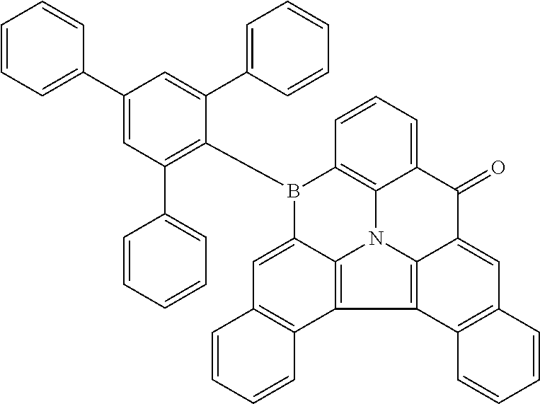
C1=CC=C(C2=CC(C3=CC=CC=C3)=C(B3C4=CC5=C(C6=C4N4C7=C3C=CC=C7C(=O)C3=CC7=C(C6=C43)C=CC=C7)C=CC=C5)C(C3=CC=CC=C3)=C2)C=C1
